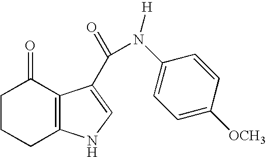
C1CCC2=C(C1=O)C(C(=O)N(C1=CC=C([OCH3])C=C1)[H])=CN2
